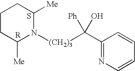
C1CC([Me])N([(CH2)3]C(C2=NC=CC=C2)([Ph])O)C([Me])C1.S.[R]
